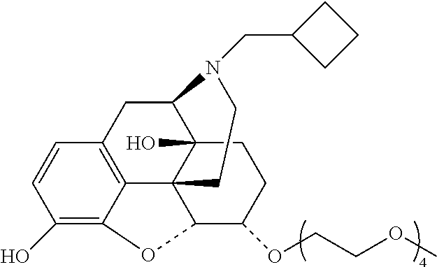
C12=C3C(=C(O)C=C1)OC1C34C(O)(C(C2)N(CC2CCC2)CC4)CCC1OCCOC
